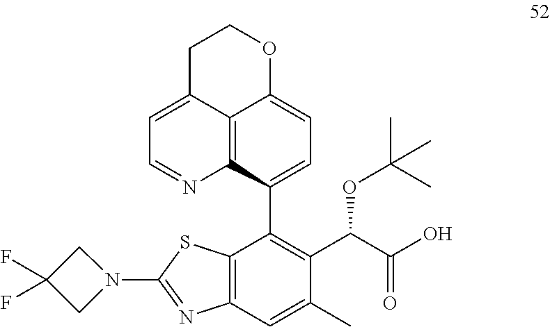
C1(C2=C(C(C(O)=O)OC(C)(C)C)C(C)=CC3=C2SC(N2CC(F)(F)C2)=N3)=CC=C2C3=C1N=CC=C3CCO2
